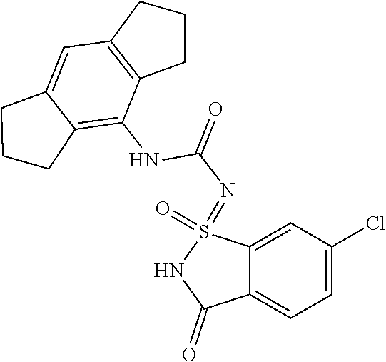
C1=C(Cl)C=C2C(=C1)C(=O)NS2(=NC(=O)NC1=C2C(=CC3=C1CCC3)CCC2)=O
